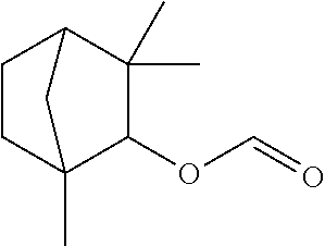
C1CC2(C)C(OC=O)C(C)(C)C1C2
